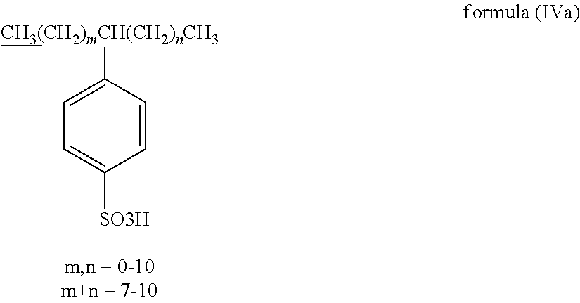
C1=CC([CH3(CH2)mCH(CH2)nCH3])=CC=C1[SO3H]
